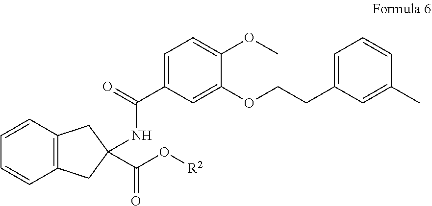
C1=CC2=C(C=C1)CC(C(O[R2])=O)(NC(C1=CC=C(OC)C(OCCC3=CC=CC(C)=C3)=C1)=O)C2
